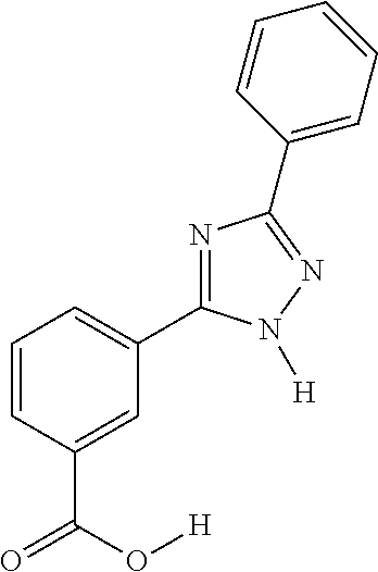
N1=C(C2=CC=CC(C(O[H])=O)=C2)N([H])N=C1C1=CC=CC=C1
